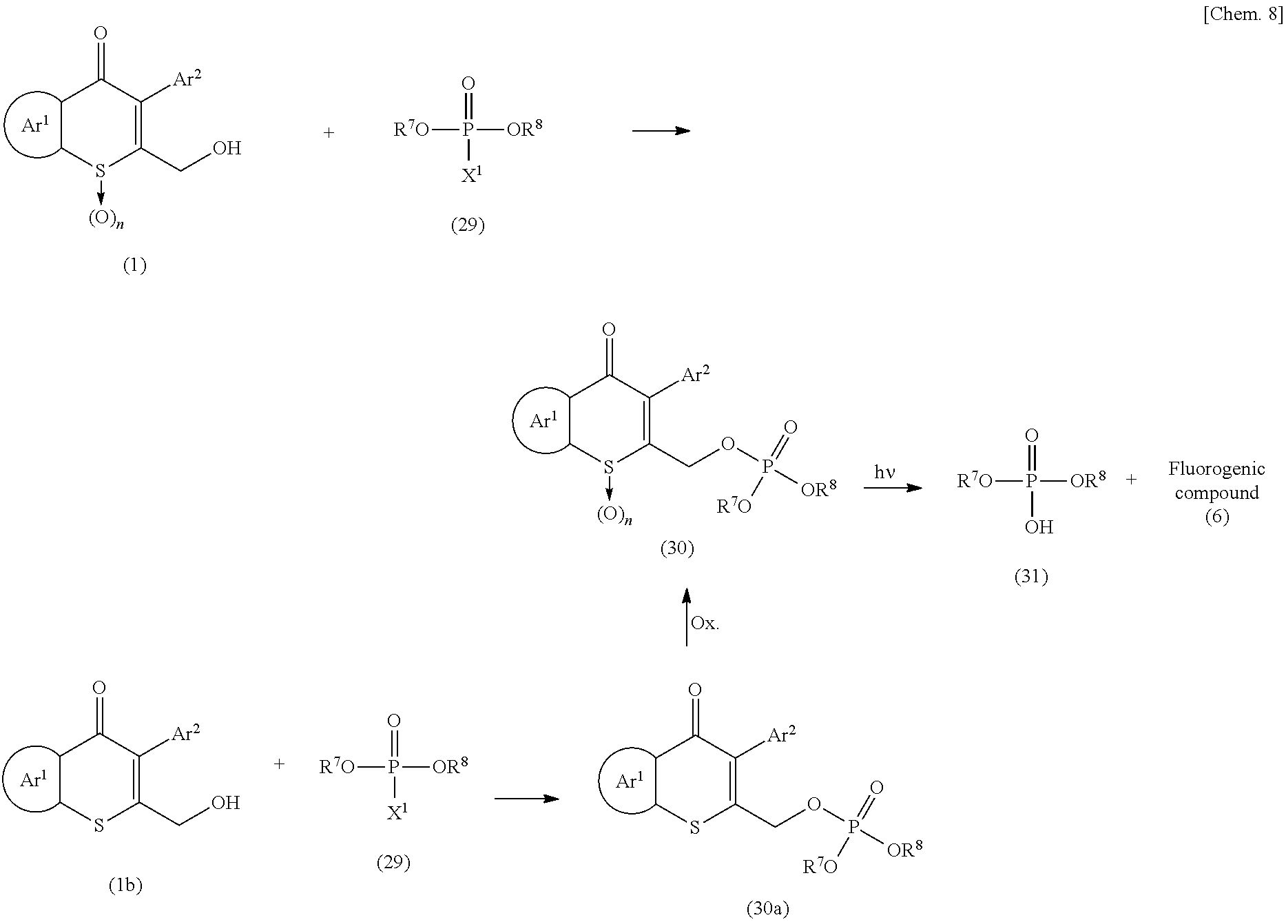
C1CS(->[(O)n])C(CO)=C([Ar2])C1=O.[R7O]P(=O)([OR8])[X1].C1CSC(COP([OR8])(=O)[R7O])=C([Ar2])C1=O.C1CSC(CO)=C([Ar2])C1=O.[R7O]P(=O)([OR8])[X1].C1CS(->[(O)n])C(COP([OR8])(=O)[R7O])=C([Ar2])C1=O.[R7O]P(=O)([OR8])O
